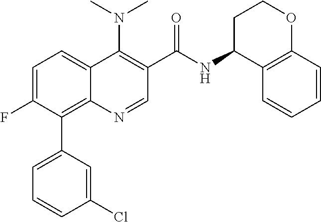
C1=C(F)C(C2=CC=CC(Cl)=C2)=C2C(=C1)C(N(C)C)=C(C(NC1C3=C(OCC1)C=CC=C3)=O)C=N2
